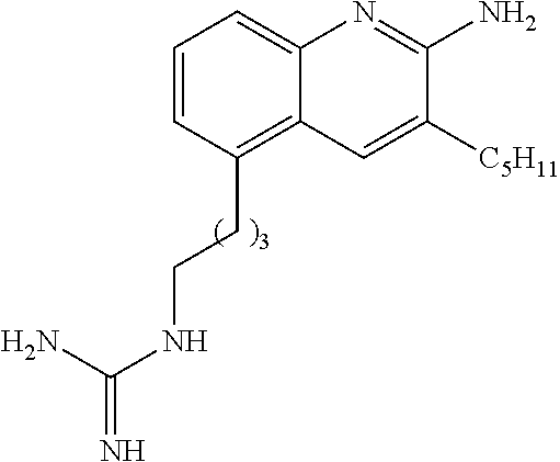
C1=CC(CCNC(=N)N)=C2C(=C1)N=C(N)C([C5H11])=C2
